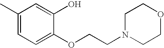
C1=C(C)C=C(O)C(OCCN2CCOCC2)=C1
